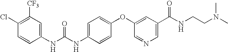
C1(Cl)=C([CF3])C=C(NC(NC2=CC=C(OC3=CC(C(NCCN(C)C)=O)=CN=C3)C=C2)=O)C=C1
